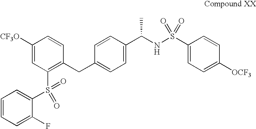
C1([CF3O])=CC(S(C2=CC=CC=C2F)(=O)=O)=C(CC2=CC=C(C(NS(C3=CC=C([OCF3])C=C3)(=O)=O)C)C=C2)C=C1
